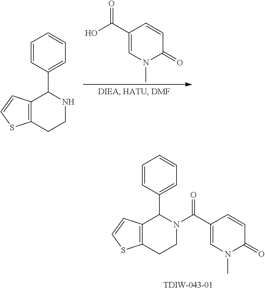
C1=CC(C2NCCC3=C2C=CS3)=CC=C1.O=C(C1=CN(C)C(=O)C=C1)O.C1=CC(C2N(C(C3=CN(C)C(=O)C=C3)=O)CCC3=C2C=CS3)=CC=C1
